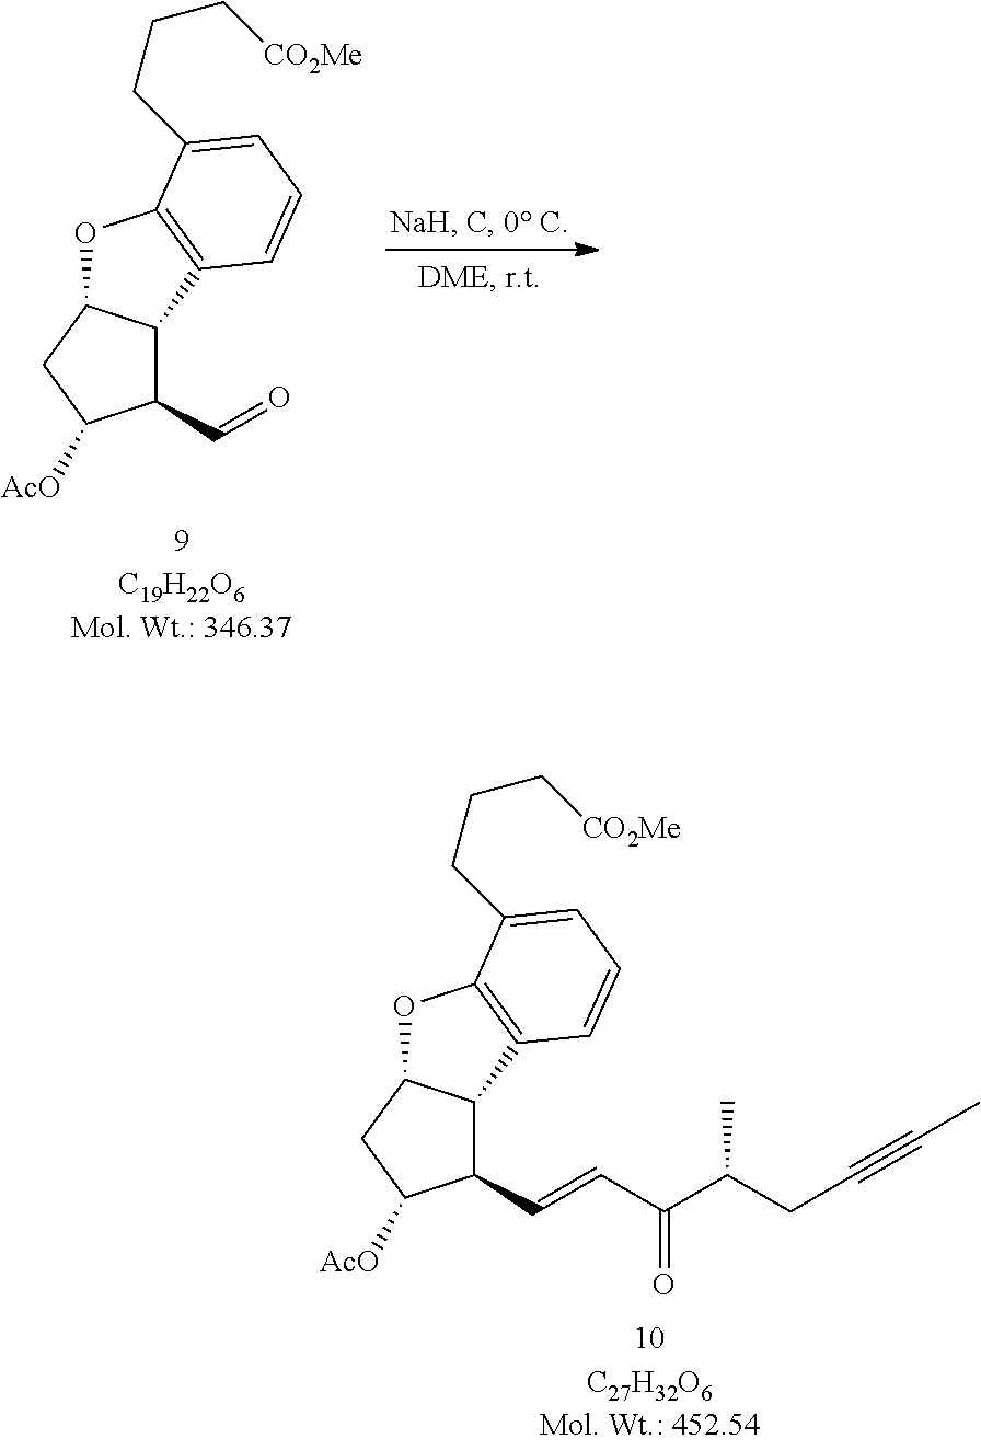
C1(C=O)C2C(CC1[AcO])OC1=C2C=CC=C1CCC[CO2Me].C1(C=CC(C(CC#CC)C)=O)C2C(CC1[AcO])OC1=C2C=CC=C1CCC[CO2Me]
